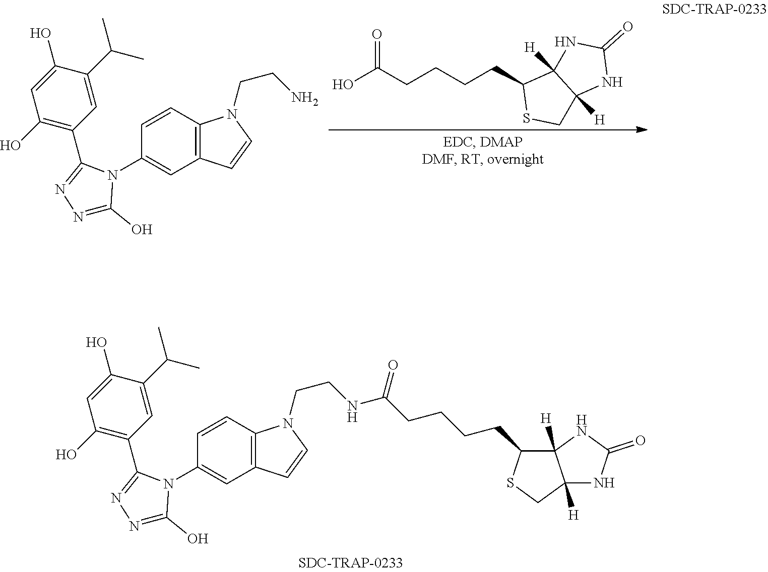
C1(O)=CC(O)=C(C2=NN=C(O)N2C2=CC3=C(C=C2)N(CCNC(=O)CCCCC2C4([H])C([H])(CS2)NC(=O)N4)C=C3)C=C1C(C)C.OC(CCCCC1SCC2([H])C1([H])NC(=O)N2)=O.C1(O)=CC(O)=C(C2=NN=C(O)N2C2=CC3=C(C=C2)N(CCN)C=C3)C=C1C(C)C
